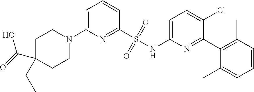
C1C(C(O)=O)(CC)CCN(C2=CC=CC(S(NC3=CC=C(Cl)C(C4=C(C)C=CC=C4C)=N3)(=O)=O)=N2)C1
